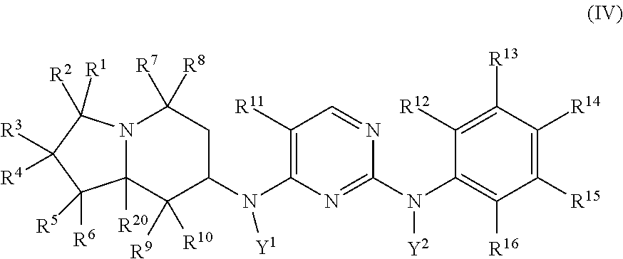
N12C([R20])(C([R9])([R10])C(N(C3=C([R11])C=NC(N(C4=C([R16])C([R15])=C([R14])C([R13])=C4[R12])[Y2])=N3)[Y1])CC1([R7])[R8])C([R5])([R6])C([R3])([R4])C2([R1])[R2]
